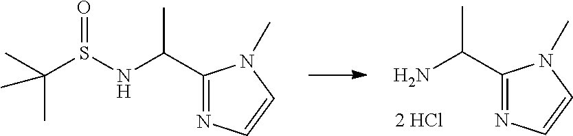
C1(C(NS(C(C)(C)C)=O)C)=NC=CN1C.C1(C(N)C)=NC=CN1C
